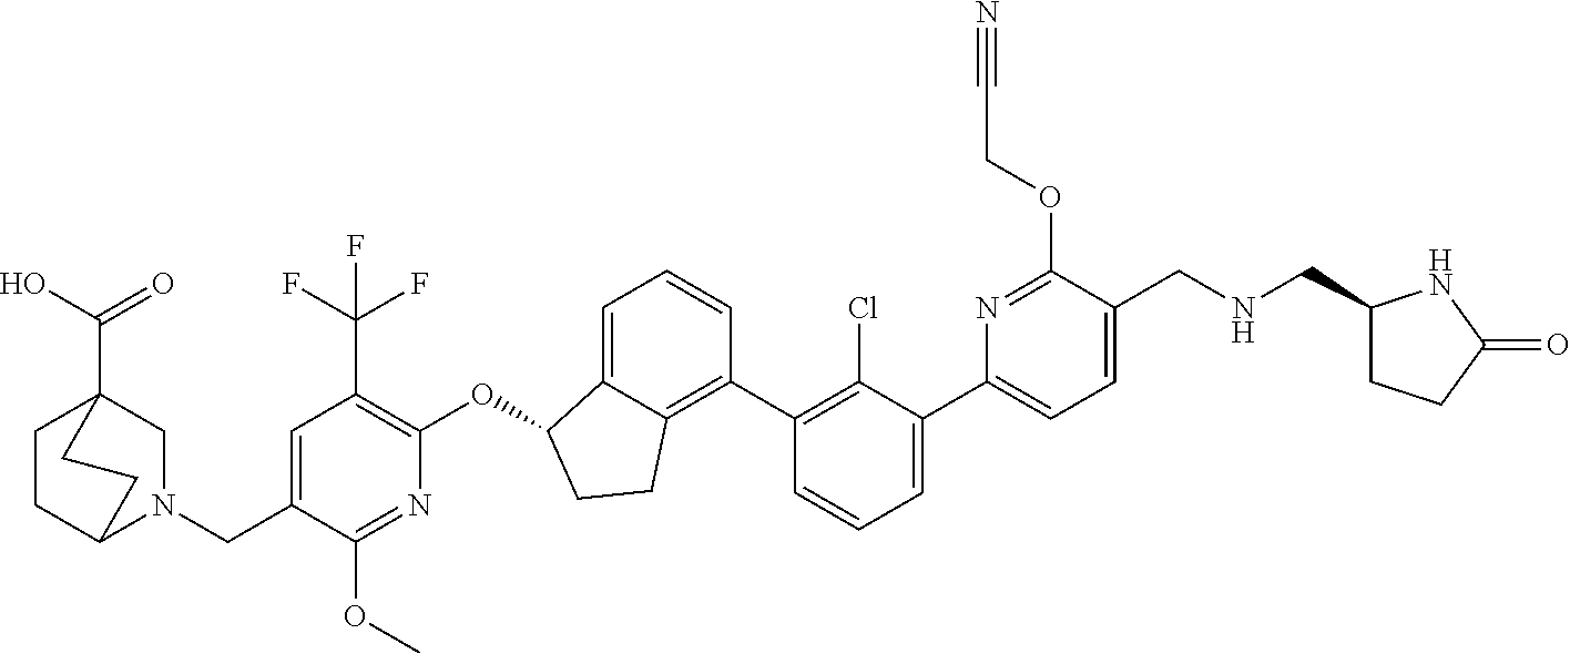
O(C1C2=CC=CC(C3=C(Cl)C(C4=CC=C(CNCC5CCC(=O)N5)C(OCC#N)=N4)=CC=C3)=C2CC1)C1=C(C(F)(F)F)C=C(CN2CC3(C(=O)O)CCC2CC3)C(OC)=N1
